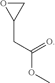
C1OC1CC(OC)=O
